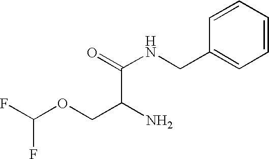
NC(COC(F)F)C(NCC1=CC=CC=C1)=O
